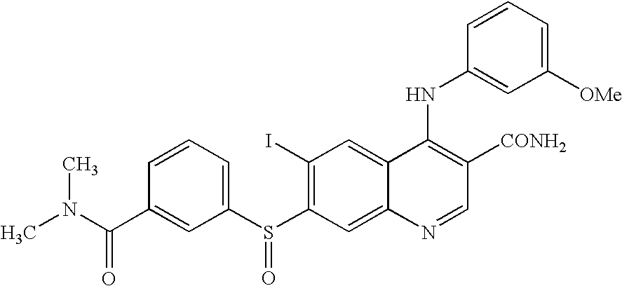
C1=CC=C(S(C2=C(I)C=C3C(=C2)N=CC([CONH2])=C3NC2=CC([OMe])=CC=C2)=O)C=C1C(N(C)C)=O
